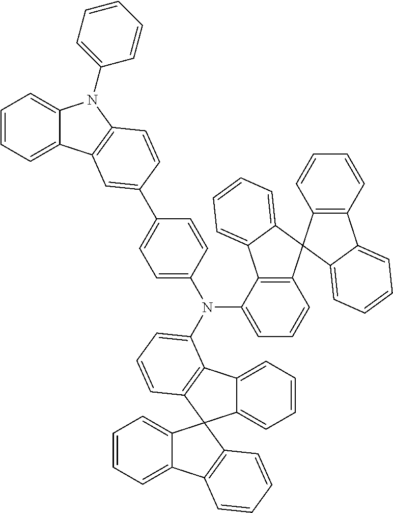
C1=CC=C2C(=C1)N(C1=CC=CC=C1)C1=C2C=C(C2=CC=C(N(C3=CC=CC4=C3C3=CC=CC=C3C43C4=C(C=CC=C4)C4=CC=CC=C34)C3=CC=CC4=C3C3=CC=CC=C3C43C4=CC=CC=C4C4=C3C=CC=C4)C=C2)C=C1
